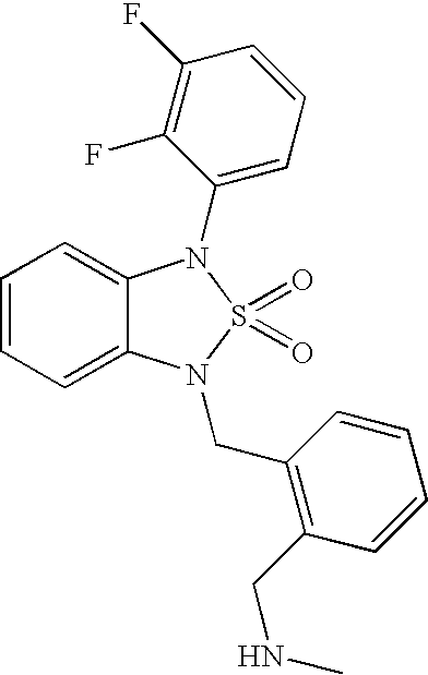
C1=CC=C2C(=C1)N(C1=CC=CC(F)=C1F)S(=O)(=O)N2CC1=C(CNC)C=CC=C1
